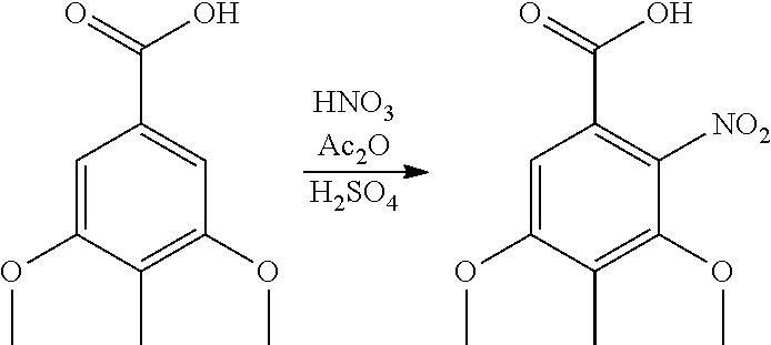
C1=C(OC)C(C)=C(OC)C=C1C(=O)O.C1=C(OC)C(C)=C(OC)C([NO2])=C1C(=O)O.[HNO3Ac2O].[H2SO4]
